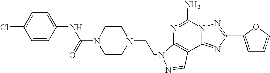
N1(C(=O)NC2=CC=C(Cl)C=C2)CCN(CCN2C3=C(C4=NC(C5=CC=CO5)=NN4C(N)=N3)C=N2)CC1
